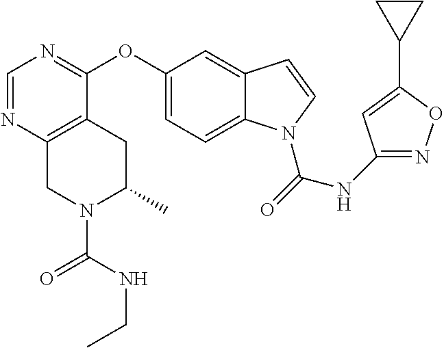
N(C(=O)N1C2=CC=C(OC3=NC=NC4=C3CC(C)N(C(NCC)=O)C4)C=C2C=C1)C1=NOC(C2CC2)=C1
